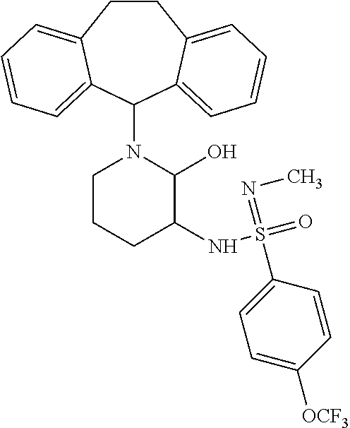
C1CC2=CC=CC=C2C(N2CCCC(NS(=NC)(C3=CC=C([OCF3])C=C3)=O)C2O)C2=CC=CC=C12
